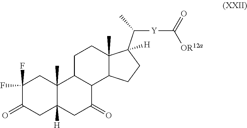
C12(C)C([H])(CC(=O)C3C1CCC1(C)C3CCC1(C(C)[Y]C([OR12a])=O)[H])CC(=O)C(F)(F)C2
